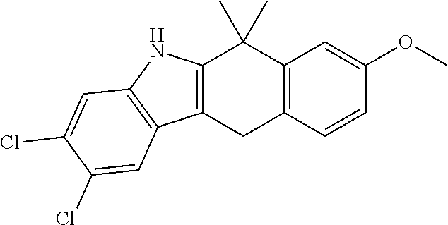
C1(C)(C)C2=C(CC3=C1NC1=C3C=C(Cl)C(Cl)=C1)C=CC(OC)=C2
